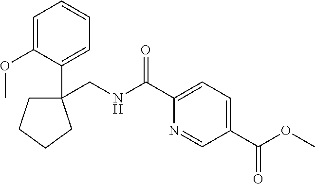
C1=C(OC)C(C2(CNC(C3=CC=C(C(OC)=O)C=N3)=O)CCCC2)=CC=C1
